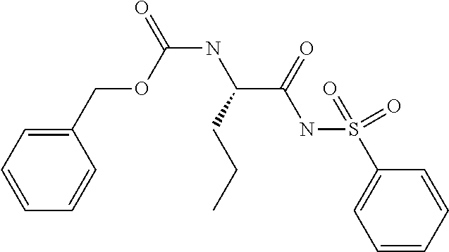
O=C(NC(CCC)C(NS(=O)(C1=CC=CC=C1)=O)=O)OCC1=CC=CC=C1
